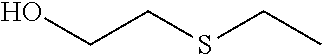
OCCSCC
